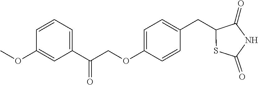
O(C1=CC(C(COC2=CC=C(CC3SC(=O)NC3=O)C=C2)=O)=CC=C1)C
